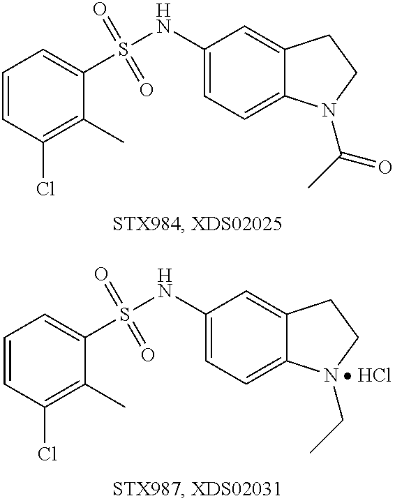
C1=CC(Cl)=C(C)C(S(NC2=CC=C3C(=C2)CCN3C(C)=O)(=O)=O)=C1.C1=CC(Cl)=C(C)C(S(NC2=CC=C3C(=C2)CC[N  HCl]3CC)(=O)=O)=C1
